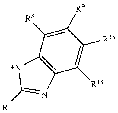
C12=C(C([R8])=C([R9])C([R16])=C1[R13])[*N]C([R1])=N2
